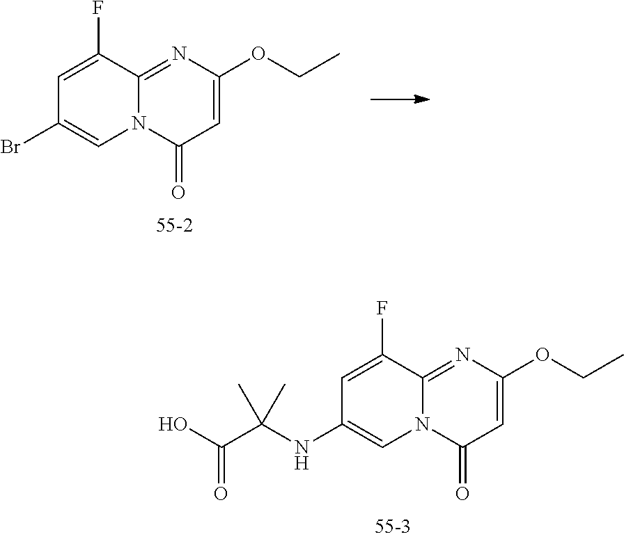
C1=C(F)C2=NC(OCC)=CC(=O)N2C=C1NC(C(=O)O)(C)C.C1=C(F)C2=NC(OCC)=CC(=O)N2C=C1Br
